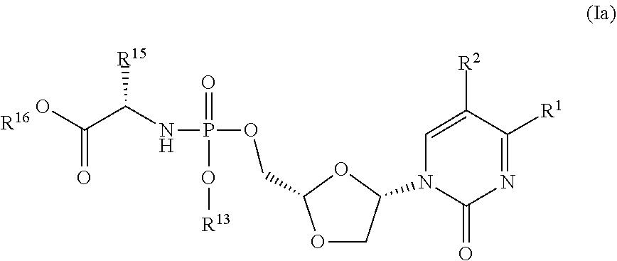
[R13]OP(OCC1OCC(N2C(=O)N=C([R1])C([R2])=C2)O1)(=O)NC(C(O)=O)[R15].[R16]
